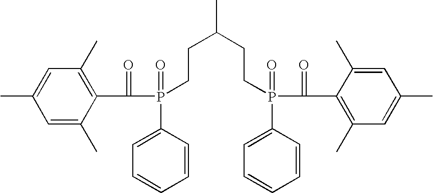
C1=C(C)C(C(P(=O)(CCC(C)CCP(C(C2=C(C)C=C(C)C=C2C)=O)(=O)C2=CC=CC=C2)C2=CC=CC=C2)=O)=C(C)C=C1C
